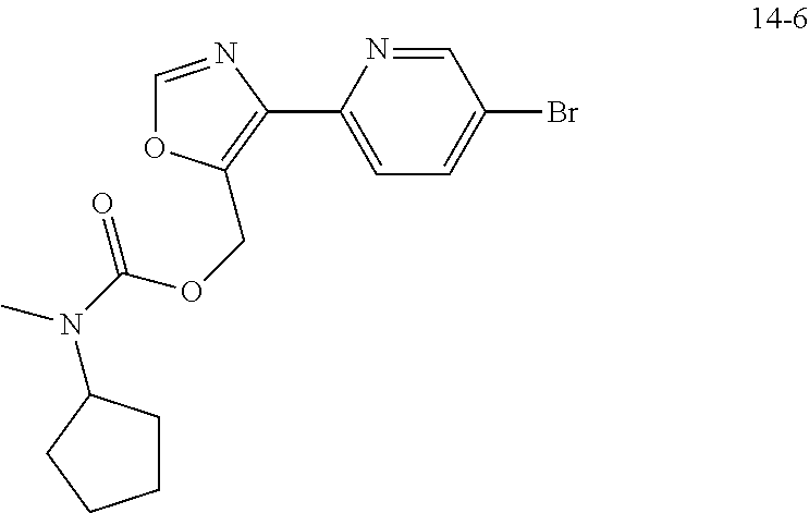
C1=NC(C2=C(COC(N(C)C3CCCC3)=O)OC=N2)=CC=C1Br
